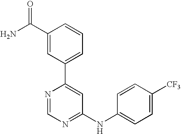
C1=NC(C2=CC=CC(C(N)=O)=C2)=CC(NC2=CC=C([CF3])C=C2)=N1
